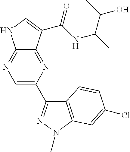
C12=NC=C(C3=NN(C)C4=C3C=CC(Cl)=C4)N=C1C(C(NC(C)C(C)O)=O)=CN2
